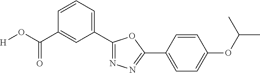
[H]OC(C1=CC(C2=NN=C(C3=CC=C(OC(C)C)C=C3)O2)=CC=C1)=O
